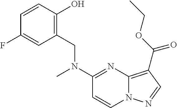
C1=CC(O)=C(CN(C2=NC3=C(C(OCC)=O)C=NN3C=C2)C)C=C1F
